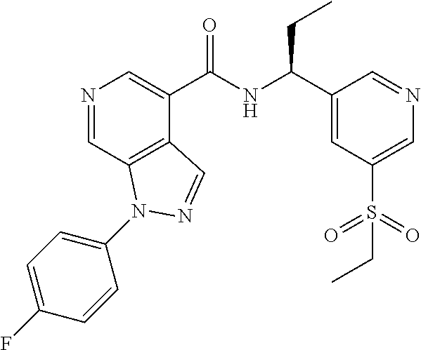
N1=CC2=C(C(C(NC(C3=CC(S(=O)(=O)CC)=CN=C3)CC)=O)=C1)C=NN2C1=CC=C(F)C=C1
